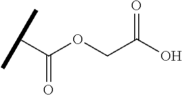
C(C(OCC(O)=O)=O)(C)C
